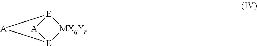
[E]12[A][E]([MXqYr]1)[A]2
